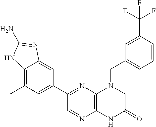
C1(C2=NC3=C(N=C2)NC(=O)CN3CC2=CC=CC(C(F)(F)F)=C2)=CC(C)=C2C(=C1)N=C(N)N2
